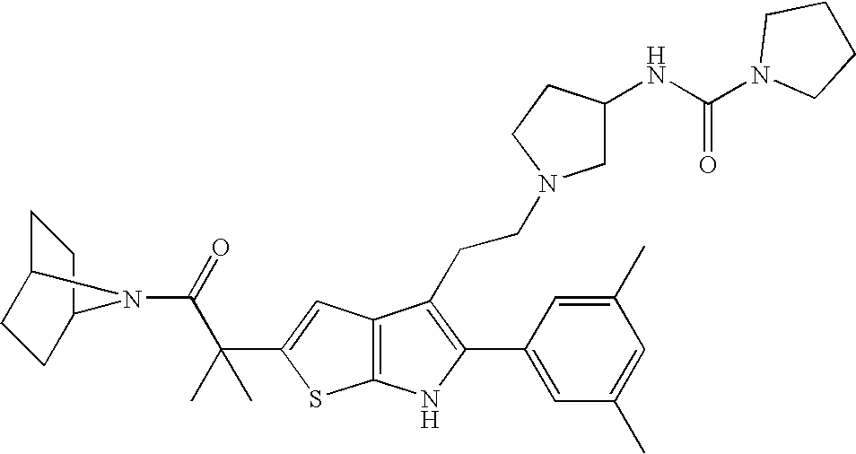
C1C2CCC(C1)N2C(=O)C(C1=CC2=C(S1)NC(C1=CC(C)=CC(C)=C1)=C2CCN1CC(NC(N2CCCC2)=O)CC1)(C)C
